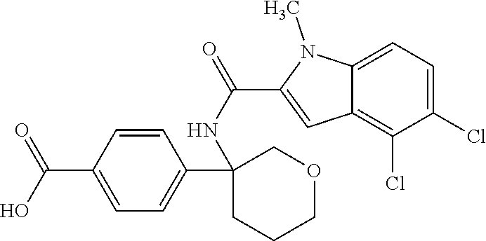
C1=C2C(=C(Cl)C(Cl)=C1)C=C(C(NC1(C3=CC=C(C(O)=O)C=C3)CCCOC1)=O)N2C
